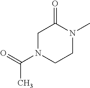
C1N(C(=O)C)CCN(C)C1=O
